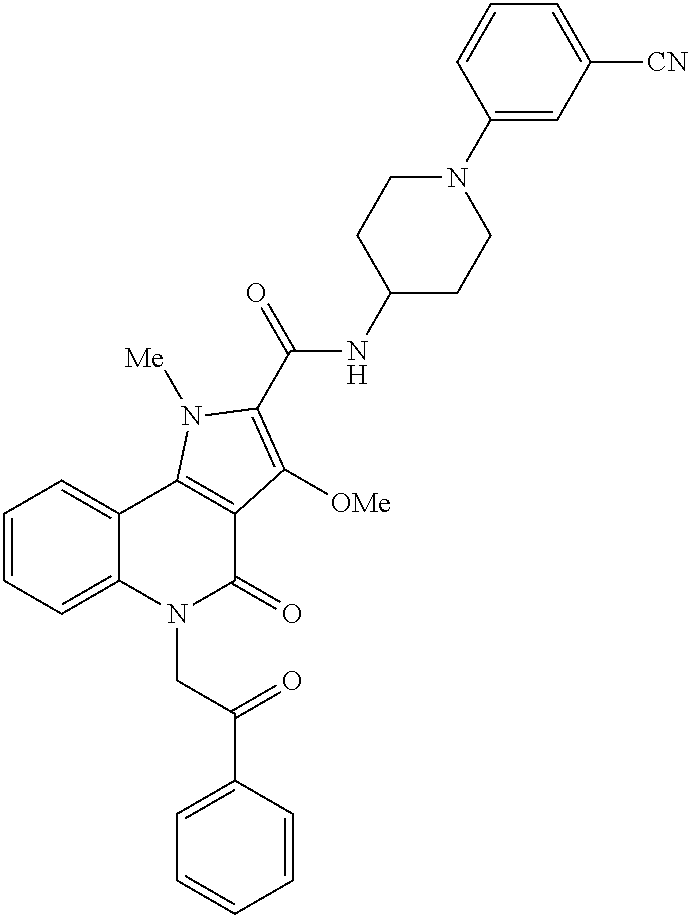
C1=CC=CC(C(=O)CN2C(=O)C3=C(C4=CC=CC=C24)N([Me])C(C(=O)NC2CCN(C4=CC([CN])=CC=C4)CC2)=C3[OMe])=C1
